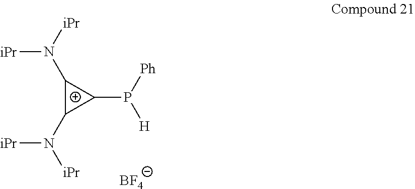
C1(N([iPr])[iPr])C(N([iPr])[iPr])C1P([Ph])[H].[BF4]
